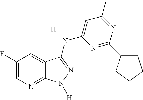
C1(F)=CN=C2C(=C1)C(NC1=CC(C)=NC(C3CCCC3)=N1)=NN2[H].[H]
